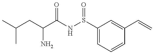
C(CC(N)C(=O)NS(=O)C1=CC=CC(C=C)=C1)(C)C
